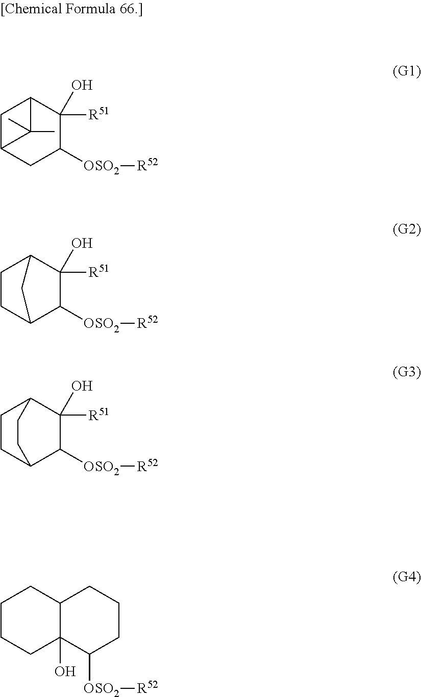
C1C2CC([OSO2][R52])C(O)([R51])C1C2(C)C.C1CC2C([OSO2][R52])C(O)([R51])C1C2.C1CC2C([OSO2][R52])C(O)([R51])C1CC2.C1CCC2(O)C(C1)CCCC2[OSO2][R52]
